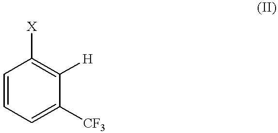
C1=CC=C([CF3])C([H])=C1[X]
